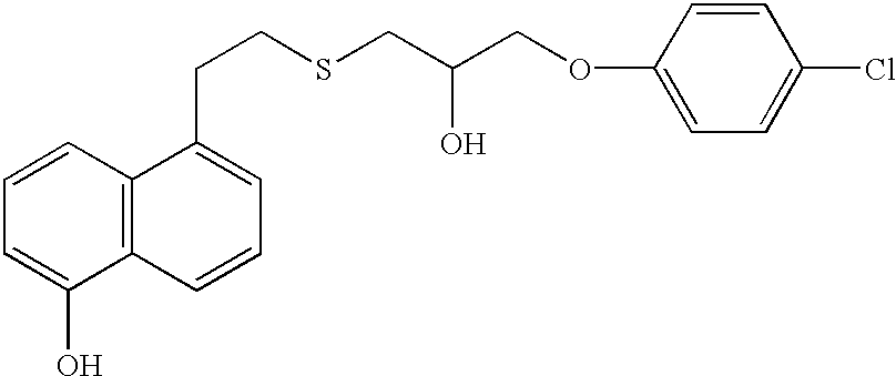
C1=CC2=C(C(O)=C1)C=CC=C2CCSCC(COC1=CC=C(Cl)C=C1)O
